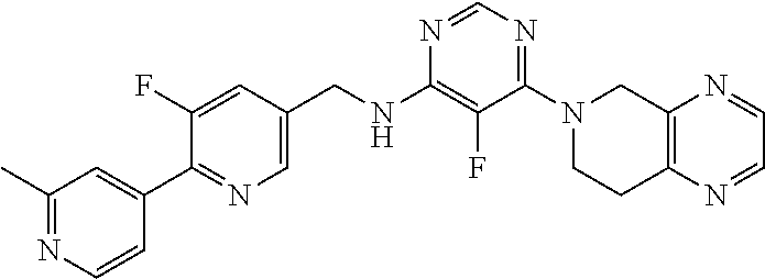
N1=CN=C(N2CCC3=C(C2)N=CC=N3)C(F)=C1NCC1=CN=C(C2=CC(C)=NC=C2)C(F)=C1
